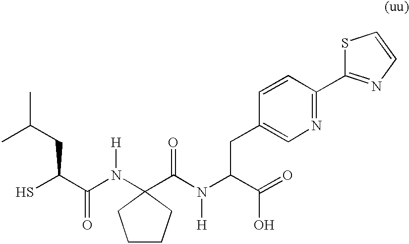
SC(C(N([H])C1(C(N(C(C(=O)O)CC2=CN=C(C3=NC=CS3)C=C2)[H])=O)CCCC1)=O)CC(C)C
